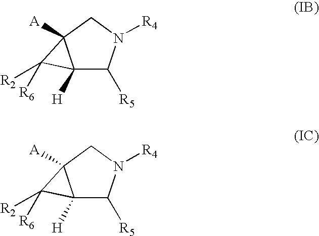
C12([H])C([R5])N([R4])CC1([A])C2([R2])[R6].C12([H])C([R5])N([R4])CC1([A])C2([R2])[R6]
